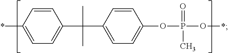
C1=CC(*)=CC=C1C(C1=CC=C(OP(O*)(=O)C)C=C1)(C)C
